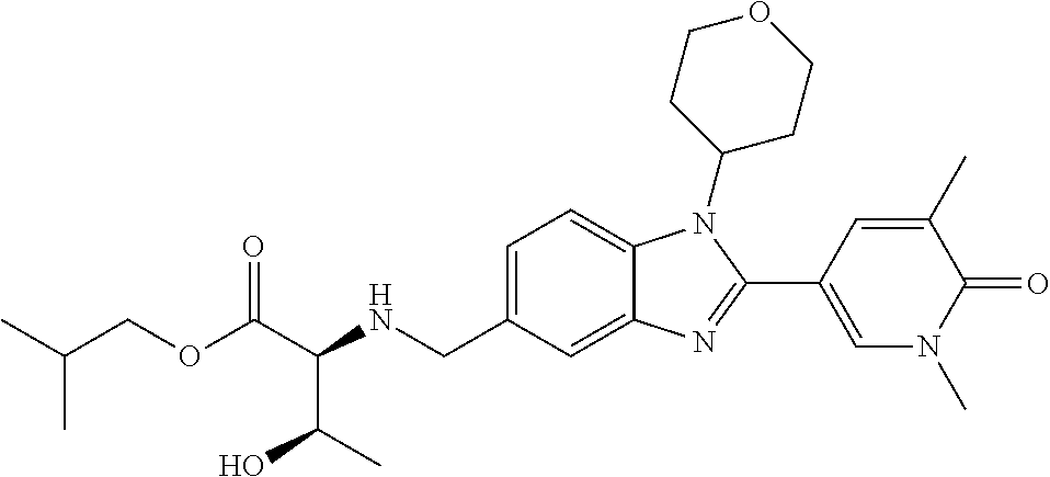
C(OC(C(NCC1=CC=C2C(=C1)N=C(C1=CN(C)C(=O)C(C)=C1)N2C1CCOCC1)C(O)C)=O)C(C)C
